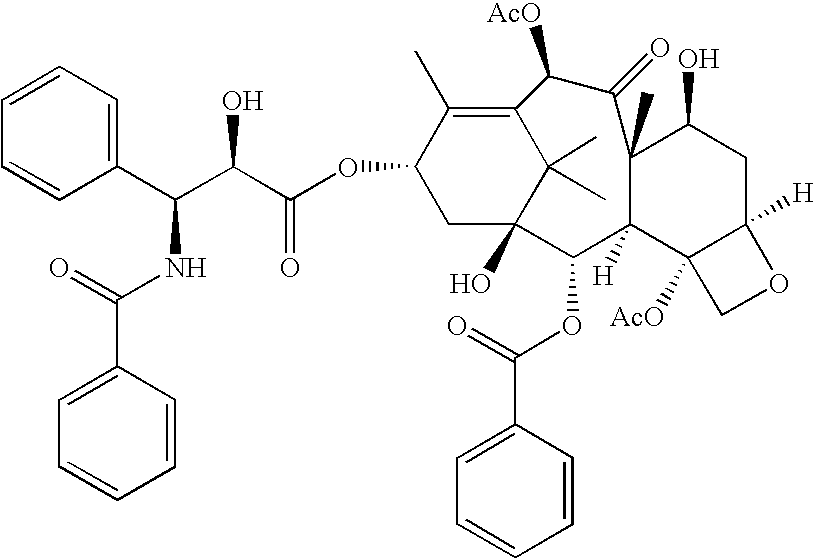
C1(C(=O)OC2C3(O)CC(OC(=O)C(O)C(NC(=O)C4=CC=CC=C4)C4=CC=CC=C4)C(C)=C(C3(C)C)C([AcO])C(=O)C3(C)C2([H])C2([AcO])C([H])(CC3O)OC2)=CC=CC=C1
